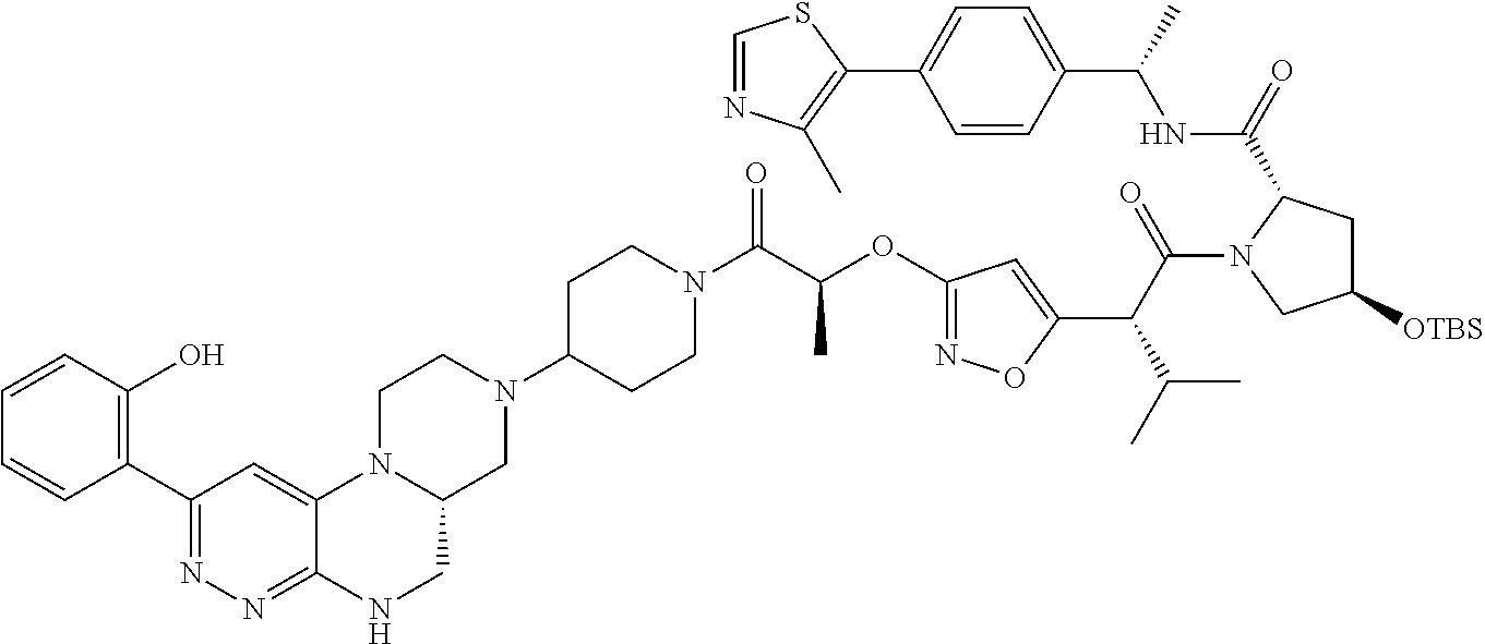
N1=C2NCC3N(C2=CC(C2=C(O)C=CC=C2)=N1)CCN(C1CCN(C(C(OC2=NOC(C(C(=O)N4CC([OTBS])CC4C(=O)NC(C)C4=CC=C(C5=C(C)N=CS5)C=C4)C(C)C)=C2)C)=O)CC1)C3
